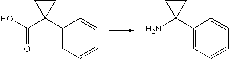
OC(C1(C2=CC=CC=C2)CC1)=O.NC1(C2=CC=CC=C2)CC1
